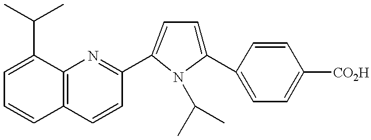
C12=C(C=CC(C3=CC=C(C4=CC=C([CO2H])C=C4)N3C(C)C)=N1)C=CC=C2C(C)C
